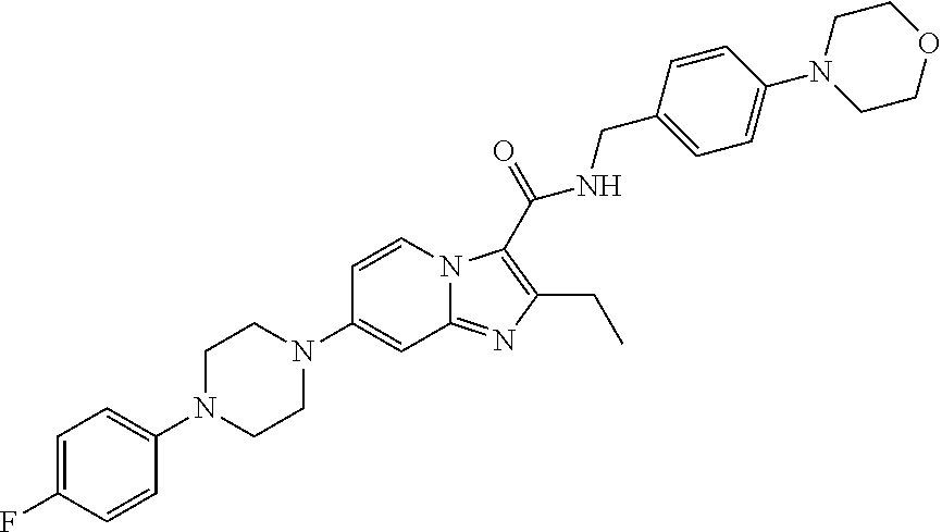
C1=CN2C(=NC(CC)=C2C(NCC2=CC=C(N3CCOCC3)C=C2)=O)C=C1N1CCN(C2=CC=C(F)C=C2)CC1
